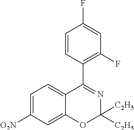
C1=C([O2N])C=C2C(=C1)C(C1=C(F)C=C(F)C=C1)=NC([C2H5])([C2H5])O2
